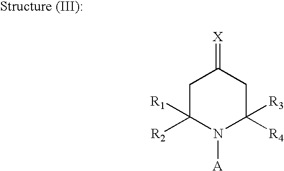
C1C([R2])([R1])N([A])C([R4])([R3])CC1=[X]
